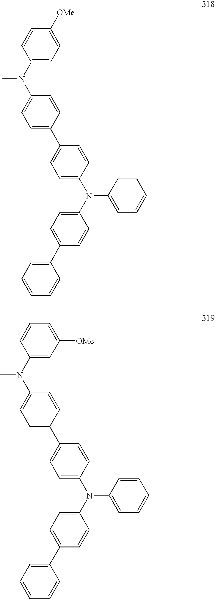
C1(C2=CC=C(N(C3=CC=C(C4=CC=CC=C4)C=C3)C3=CC=CC=C3)C=C2)=CC=C(N(C2=CC=C([OMe])C=C2)C)C=C1.C1(C2=CC=C(N(C3=CC=C(C4=CC=CC=C4)C=C3)C3=CC=CC=C3)C=C2)=CC=C(N(C2=CC([OMe])=CC=C2)C)C=C1
